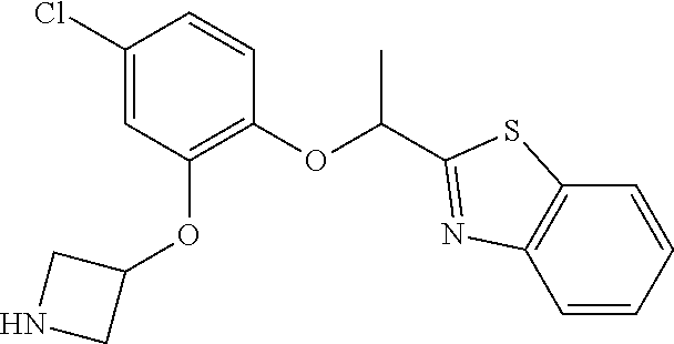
ClC1=CC(OC2CNC2)=C(OC(C)C2=NC3=C(C=CC=C3)S2)C=C1
